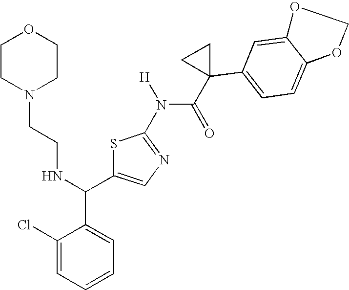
C1(Cl)=CC=CC=C1C(C1=CN=C(N(C(=O)C2(C3=CC=C4C(=C3)OCO4)CC2)[H])S1)NCCN1CCOCC1
